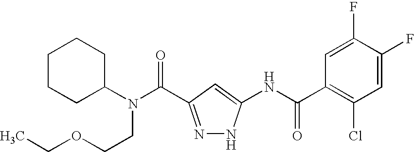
C1C(N(C(=O)C2=NNC(NC(C3=C(Cl)C=C(F)C(F)=C3)=O)=C2)CCOCC)CCCC1
